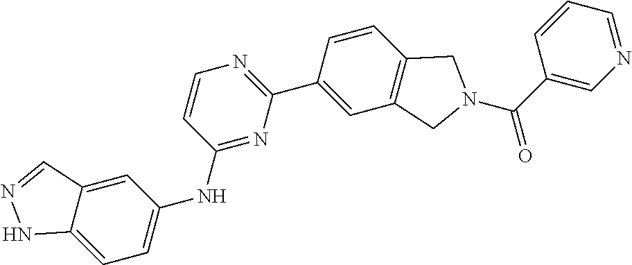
C12=CC=C(NC3=NC(C4=CC5=C(C=C4)CN(C(C4=CN=CC=C4)=O)C5)=NC=C3)C=C1C=NN2
